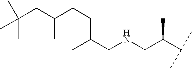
CC(CNCC(C(C)C)C)CCC(CC(C)(C)C)C
